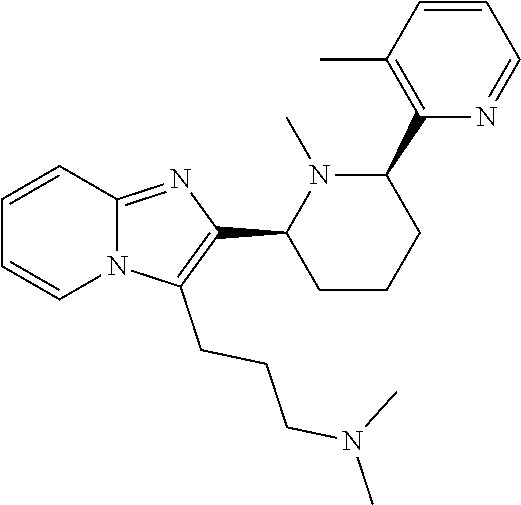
N12C(=NC(C3CCCC(C4=C(C)C=CC=N4)N3C)=C1CCCN(C)C)C=CC=C2
